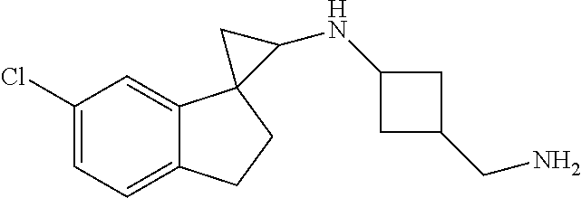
C1=C(Cl)C=C2C(=C1)CCC21C(NC2CC(CN)C2)C1
